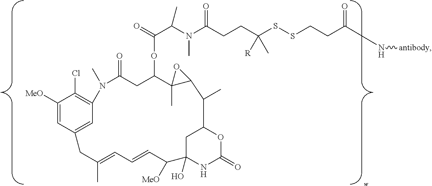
C1([MeO])=CC2=CC(=C1Cl)N(C)C(=O)CC(OC(C(N(C(CCC(SSCCC(N[antibody])=O)([R])C)=O)C)C)=O)C1(C)C(C(C)C3OC(=O)NC(O)(C([MeO])C=CC=C(C)C2)C3)O1
